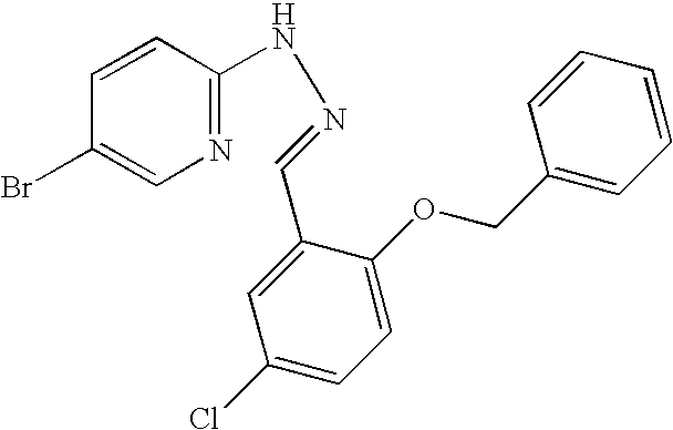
N1=C(NN=CC2=CC(Cl)=CC=C2OCC2=CC=CC=C2)C=CC(Br)=C1
